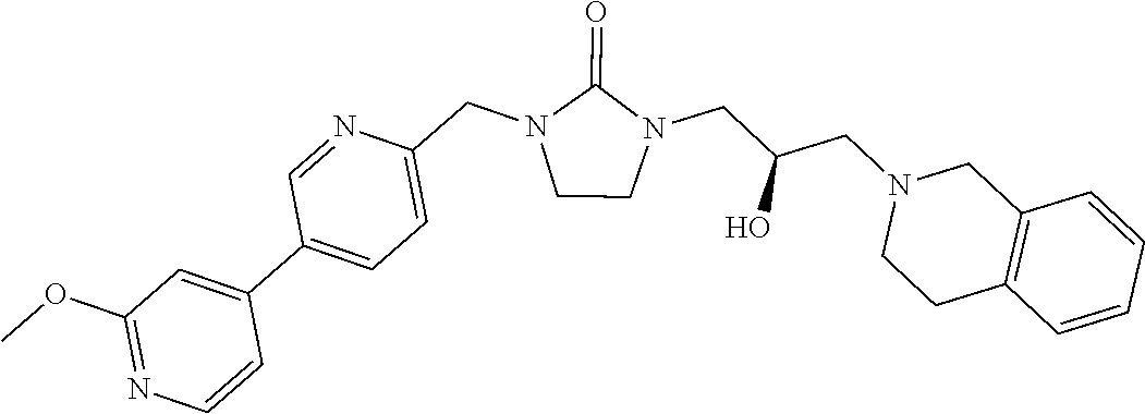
C1CN(CC(CN2CCC3=C(C2)C=CC=C3)O)C(=O)N1CC1=CC=C(C2=CC(OC)=NC=C2)C=N1
